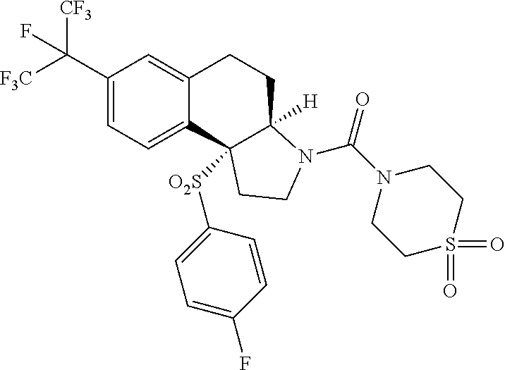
C1(C([F3C])([CF3])F)=CC=C2C(=C1)CCC1([H])C2([O2S]C2=CC=C(F)C=C2)CCN1C(=O)N1CCS(=O)(=O)CC1
